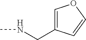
C1=C(CNC)C=CO1
